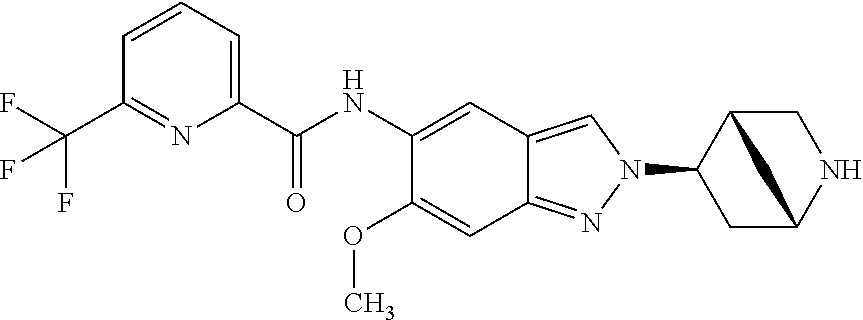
C1(C(NC2=CC3=CN(C4CC5NCC4C5)N=C3C=C2OC)=O)=CC=CC(C(F)(F)F)=N1
